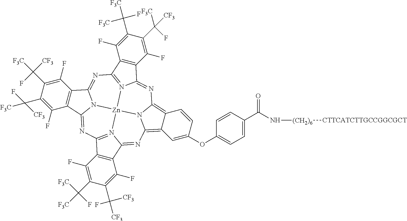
N1=C2N3C(=NC4=N5C(=NC6=C7C(=C8N6[Zn]35N3=C1C1=C(C3=N8)C(F)=C(C([CF3])(F)[CF3])C(C([F3C])(F)[F3C])=C1F)C=C(OC1=CC=C(C(N[(CH2)6][CTTCATCTTGCCGGCGCT])=O)C=C1)C=C7)C1=C4C(F)=C(C(F)([F3C])[F3C])C(C([F3C])([CF3])F)=C1F)C1=C2C(F)=C(C(F)([CF3])[F3C])C(C([CF3])(F)[F3C])=C1F
